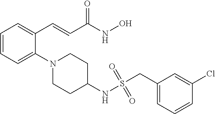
C1=CC=C(N2CCC(NS(=O)(=O)CC3=CC=CC(Cl)=C3)CC2)C(C=CC(NO)=O)=C1
